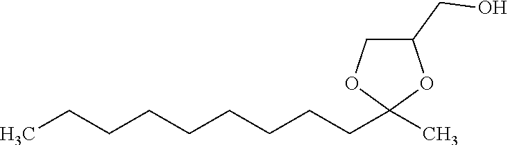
CCCCCCCCCC1(C)OC(CO)CO1
